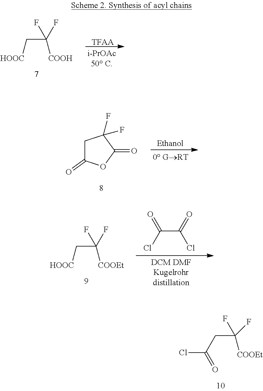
C(C(F)(F)[COOH])[HOOC].[TFAA].C1C(=O)OC(=O)C1(F)F.C(C(F)(F)[COOEt])[HOOC].C(C(Cl)=O)(=O)Cl.ClC(=O)CC([COOEt])(F)F
